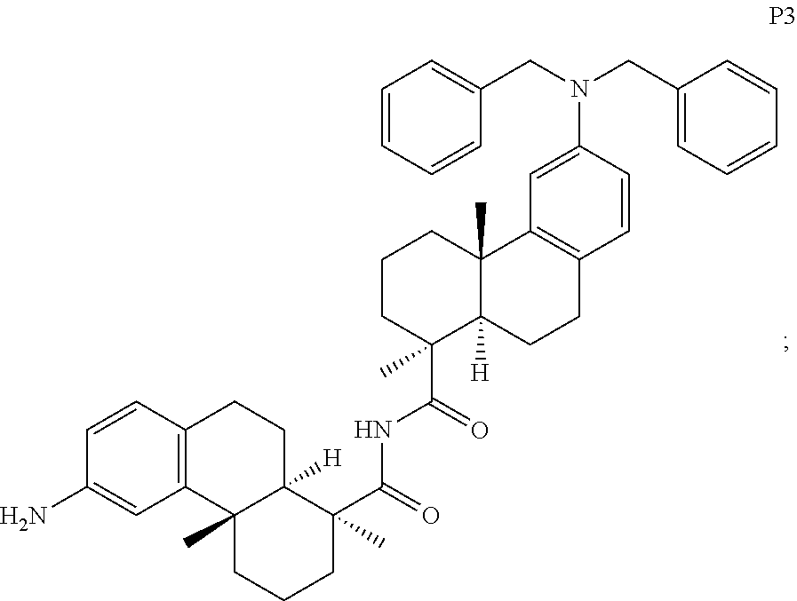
NC1=CC2=C(C=C1)CCC1([H])C2(C)CCCC1(C(=O)NC(C1(C)C2([H])C(C)(CCC1)C1=C(CC2)C=CC(N(CC2=CC=CC=C2)CC2=CC=CC=C2)=C1)=O)C
